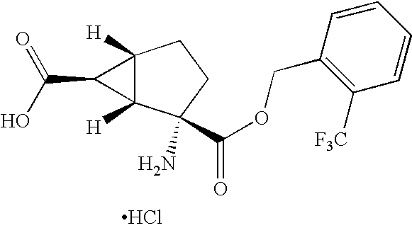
C12([H])C([H])(C(N)(C(OCC3=C([F3C])C=CC=C3)=O)CC1)C2C(O)=O.Cl
